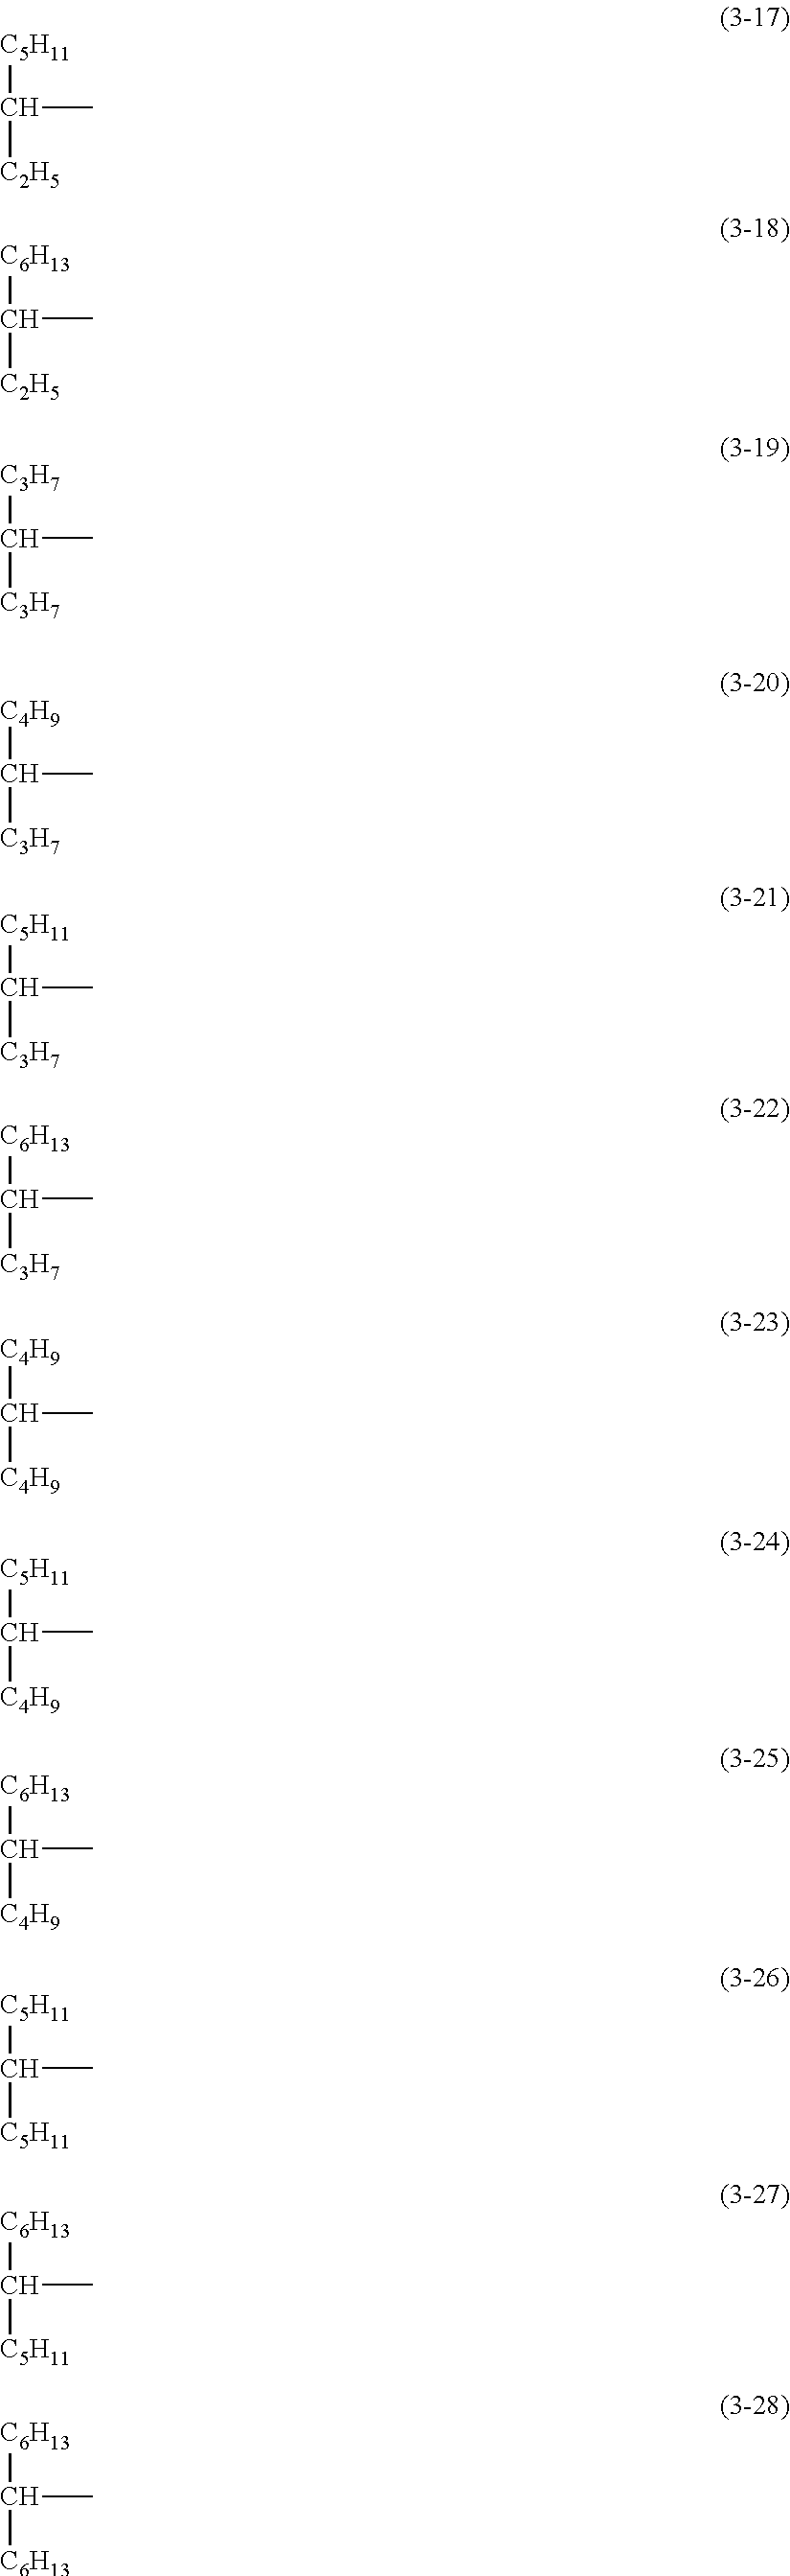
[C5H11]C([C2H5])C.[C6H13]C([C2H5])C.[C3H7]C([C3H7])C.[C4H9]C([C3H7])C.[C5H11]C([C3H7])C.[C6H13]C([C3H7])C.[C4H9]C([C4H9])C.[C5H11]C([C4H9])C.[C6H13]C([C4H9])C.[C5H11]C([C5H11])C.[C6H13]C([C5H11])C.[C6H13]C([C6H13])C
